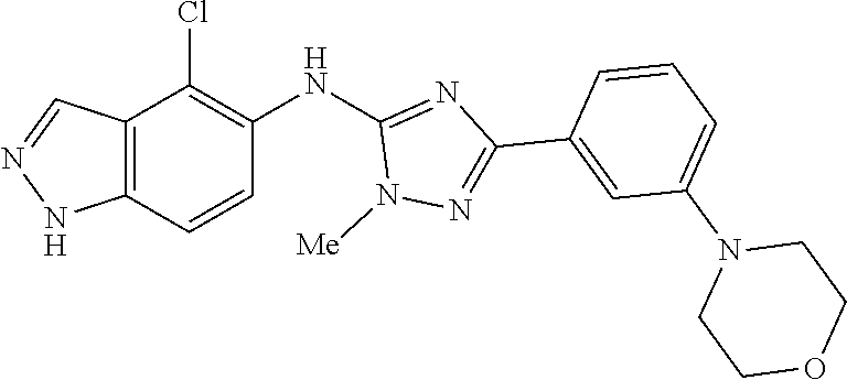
C12=C(C=CC(NC3=NC(C4=CC(N5CCOCC5)=CC=C4)=NN3[Me])=C1Cl)NN=C2
